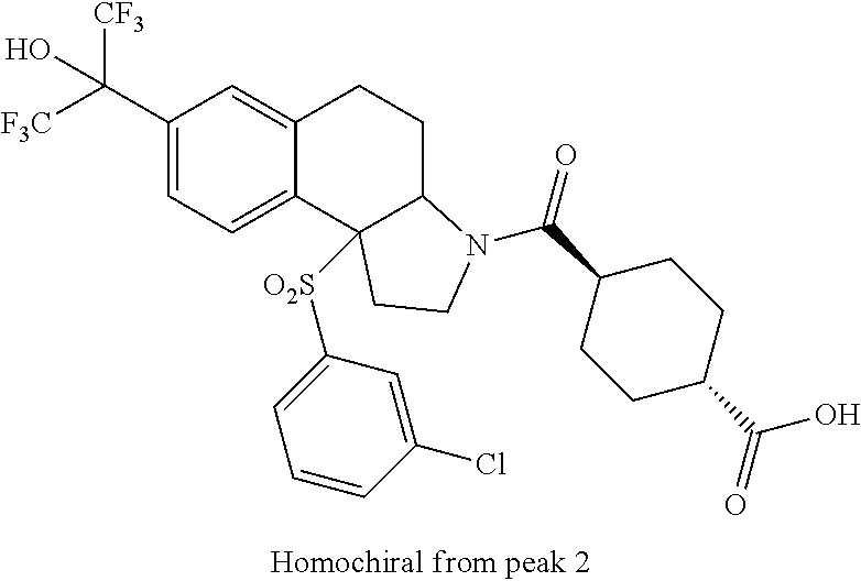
C1(C([F3C])([CF3])O)=CC=C2C(=C1)CCC1C2([O2S]C2=CC=CC(Cl)=C2)CCN1C(C1CCC(C(=O)O)CC1)=O
